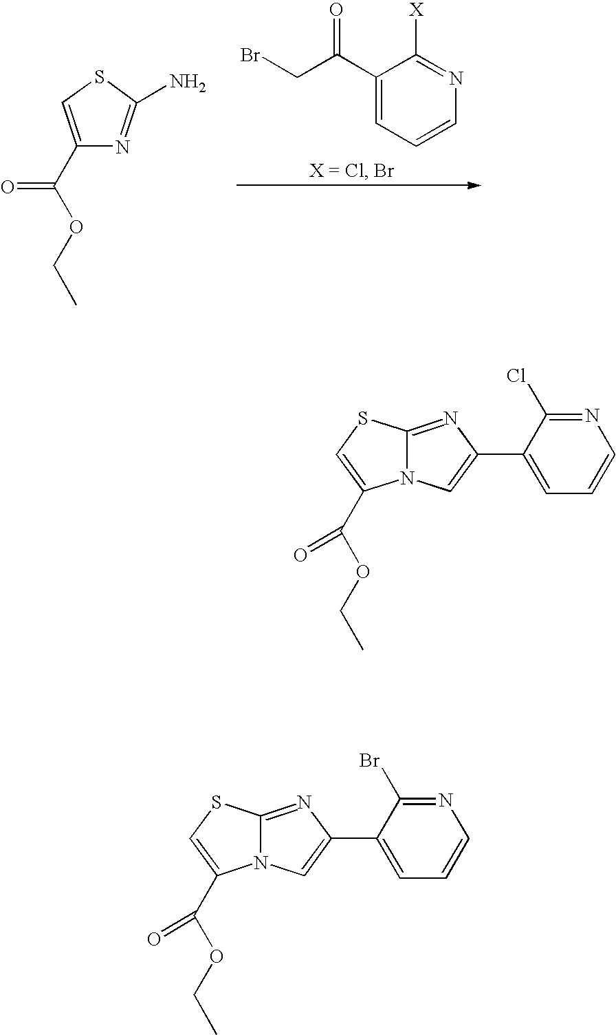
C1(C(=O)CBr)=CC=CN=C1[X].C1(C(OCC)=O)=CSC(N)=N1.C12=NC(C3=CC=CN=C3Cl)=CN1C(C(=O)OCC)=CS2.C12=NC(C3=CC=CN=C3Br)=CN1C(C(=O)OCC)=CS2
